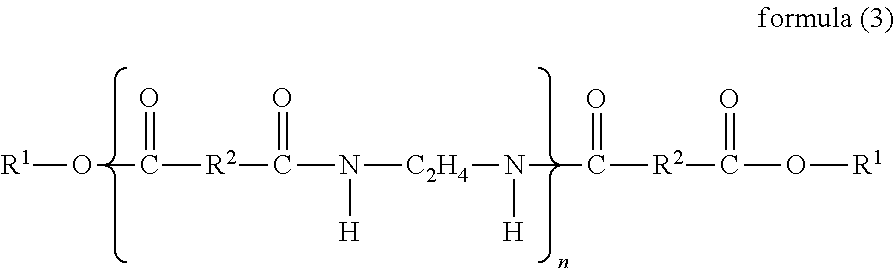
[R1]OC([R2]C(N([C2H4]N(C([R2]C(O[R1])=O)=O)[H])[H])=O)=O
